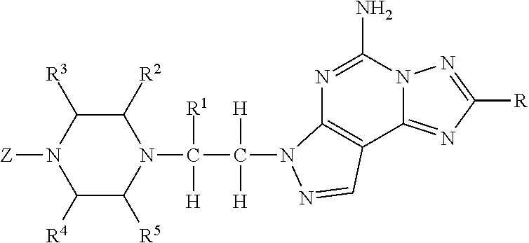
C1([R2])C([R3])N([Z])C([R4])C([R5])N1C(C([H])([H])N1C2=C(C3=NC([R])=NN3C(N)=N2)C=N1)([R1])[H]
